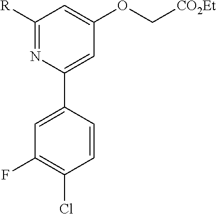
C1([R])=NC(C2=CC(F)=C(Cl)C=C2)=CC(OC[CO2Et])=C1
